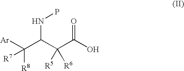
[Ar]C(C(C(C(O)=O)([R5])[R6])NP)([R8])[R7]
